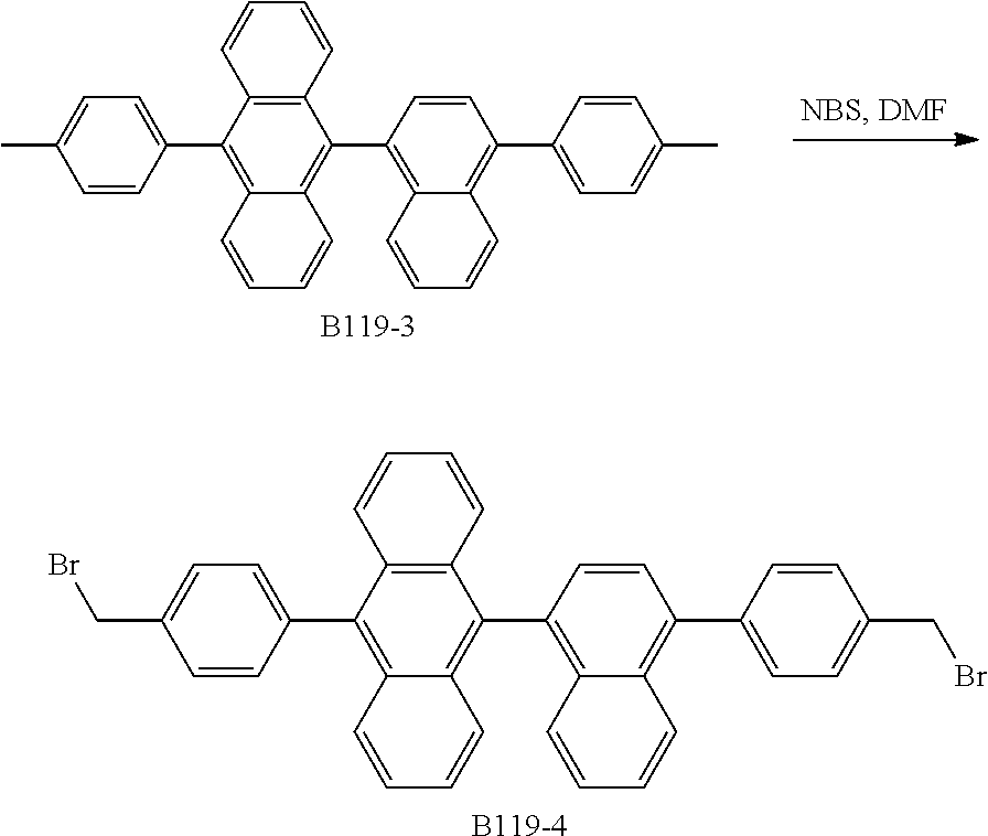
[B119-4].C1=CC(C2=C3C(=C(C4=C5C(=C(C6=CC=C(CBr)C=C6)C6=C4C=CC=C6)C=CC=C5)C=C2)C=CC=C3)=CC=C1CBr.[B119-3].C1=CC(C2=C3C(=C(C4=C5C(=C(C6=CC=C(C)C=C6)C6=C4C=CC=C6)C=CC=C5)C=C2)C=CC=C3)=CC=C1C
